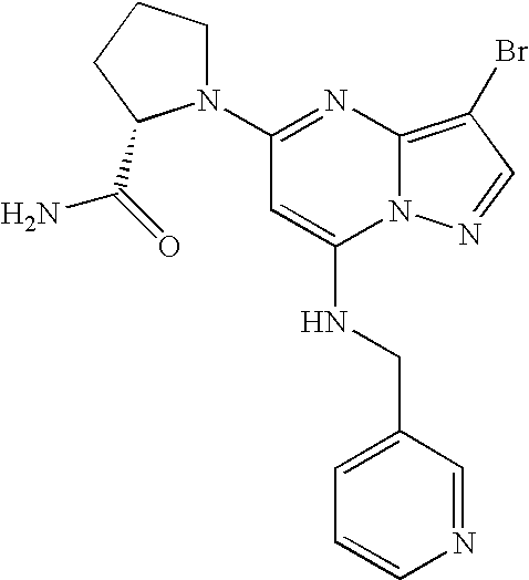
C1(N2CCCC2C(N)=O)=NC2=C(Br)C=NN2C(NCC2=CC=CN=C2)=C1
